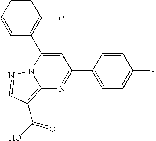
C1=CC=CC(Cl)=C1C1=CC(C2=CC=C(F)C=C2)=NC2=C(C(=O)O)C=NN12
